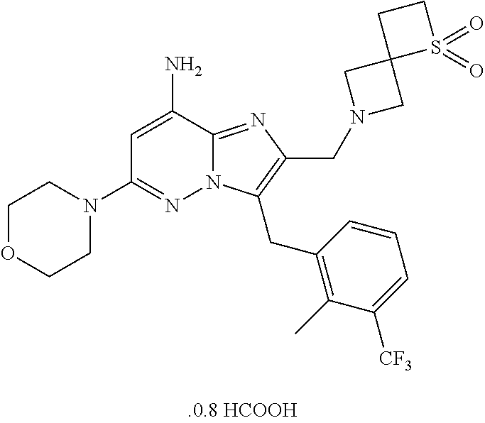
C1=C(N)C2=NC(CN3CC4(C3)S(=O)(=O)CC4)=C(CC3=C(C)C([CF3])=CC=C3)N2N=C1N1CCOCC1
